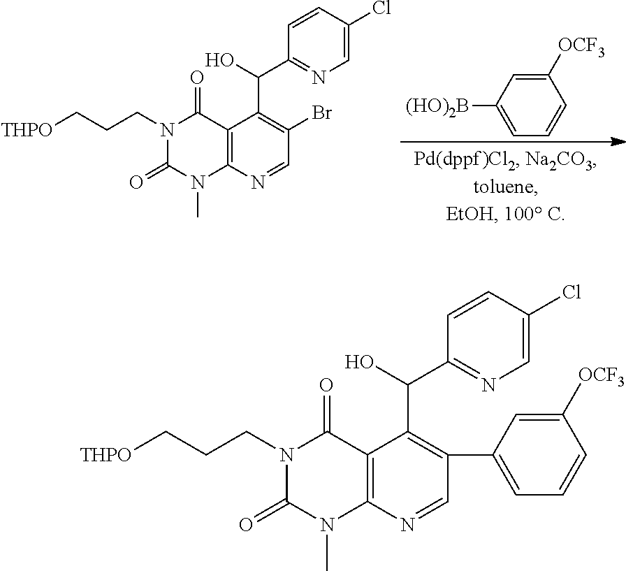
C12=C(N=CC(C3=CC=CC([OCF3])=C3)=C1C(C1=NC=C(Cl)C=C1)O)N(C)C(=O)N(CCC[THPO])C2=O.C1([OCF3])=CC([(HO)2B])=CC=C1.C12=C(N=CC(Br)=C1C(C1=NC=C(Cl)C=C1)O)N(C)C(=O)N(CCC[THPO])C2=O
